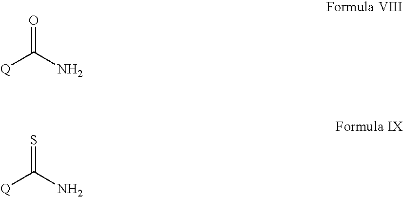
[Q]C(N)=O.[Q]C(N)=S
